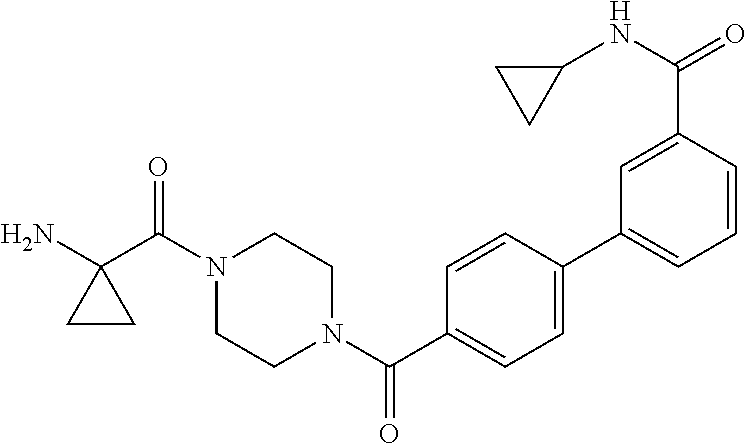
NC1(C(N2CCN(C(=O)C3=CC=C(C4=CC=CC(C(=O)NC5CC5)=C4)C=C3)CC2)=O)CC1
